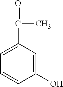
C1=C(C(C)=O)C=C(O)C=C1
